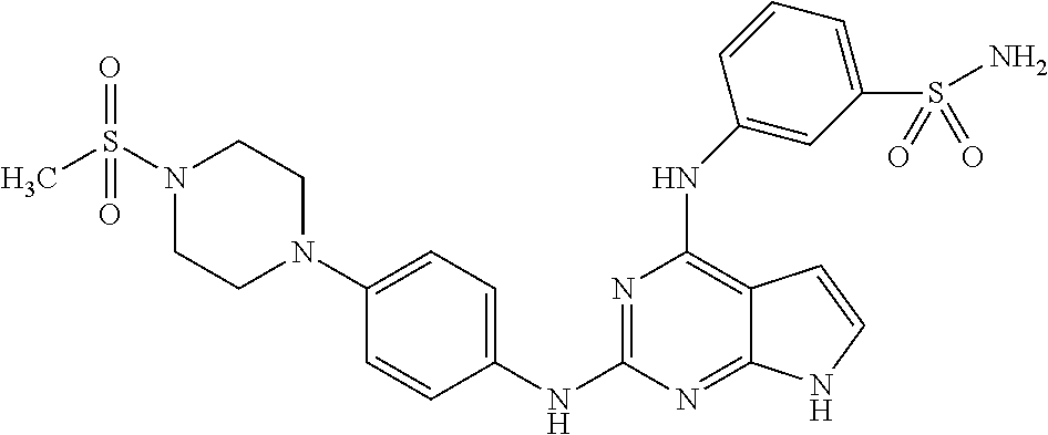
N(C1=C2C(=NC(NC3=CC=C(N4CCN(S(C)(=O)=O)CC4)C=C3)=N1)NC=C2)C1=CC(S(=O)(=O)N)=CC=C1
